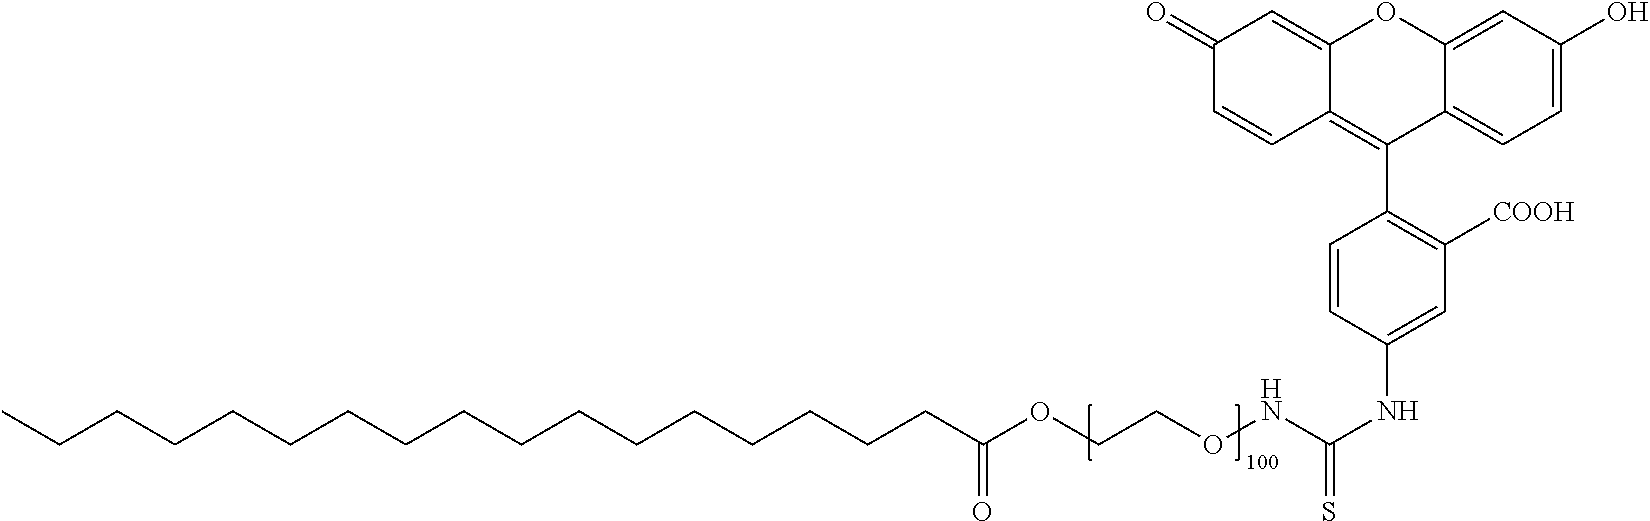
CCCCCCCCCCCCCCCCCC(OCCONC(NC1=CC([COOH])=C(C2=C3C(=CC(=O)C=C3)OC3=CC(O)=CC=C23)C=C1)=S)=O
